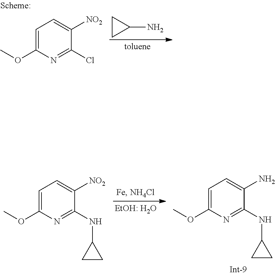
C1CC1N.C1=C(OC)N=C(Cl)C([NO2])=C1.C1=C(OC)N=C(NC2CC2)C(N)=C1.C1=C(OC)N=C(NC2CC2)C([NO2])=C1
